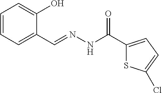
C1=CC=C(C=NNC(C2=CC=C(Cl)S2)=O)C(O)=C1
